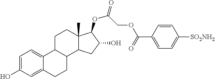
C1=C(O)C=C2C(=C1)C1C(CC2)C2C(C)(CC1)C(OC(=O)COC(C1=CC=C([SO2NH2])C=C1)=O)C(O)C2
